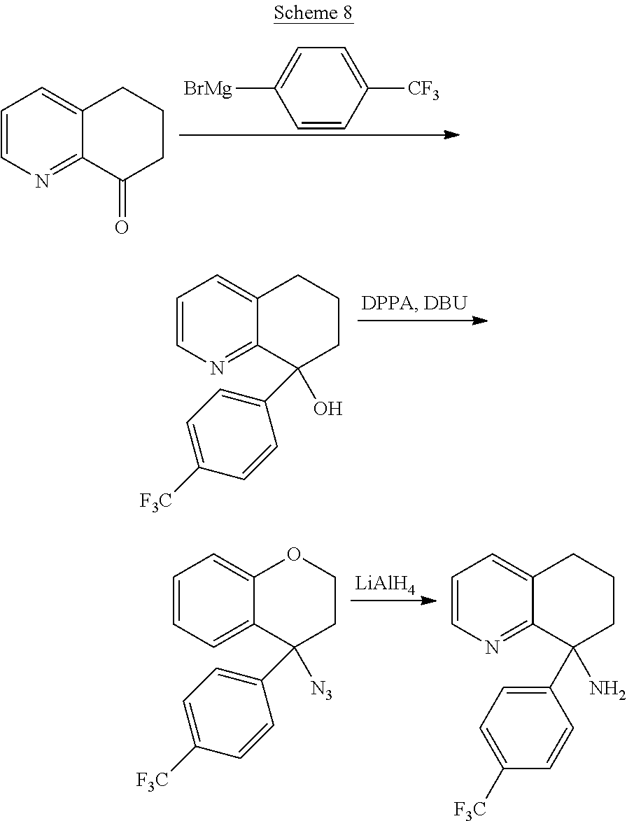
C1=CN=C2C(=C1)CCCC2=O.[BrMg]C1=CC=C([CF3])C=C1.C1=CN=C2C(=C1)CCCC2(O)C1=CC=C([F3C])C=C1.C1=CC=C2C(=C1)OCCC2([N3])C1=CC=C([F3C])C=C1.[LiAlH4].C1=CN=C2C(=C1)CCCC2(N)C1=CC=C([F3C])C=C1
